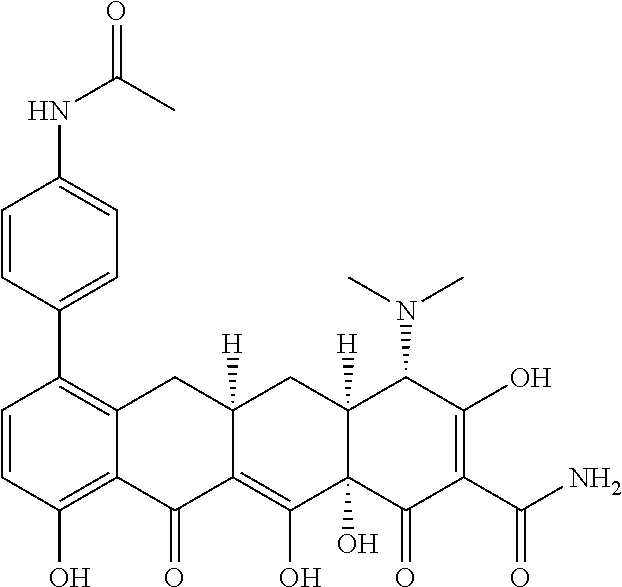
C1=CC(O)=C2C(=C1C1=CC=C(NC(C)=O)C=C1)CC1([H])C(=C(O)C3(O)C([H])(C1)C(N(C)C)C(O)=C(C(N)=O)C3=O)C2=O
